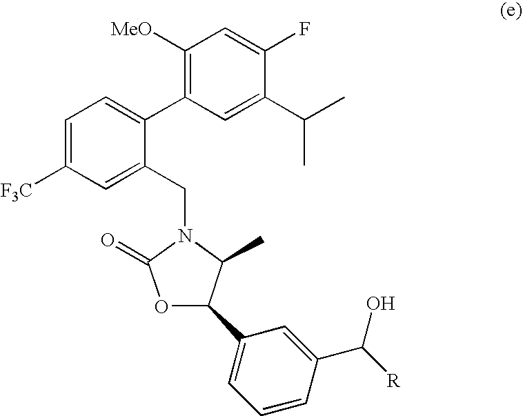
C1=C([F3C])C=C(CN2C(C)C(C3=CC=CC(C(O)[R])=C3)OC2=O)C(C2=C([MeO])C=C(F)C(C(C)C)=C2)=C1
